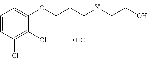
C1=CC(Cl)=C(Cl)C(OCCCNCCO)=C1.Cl
